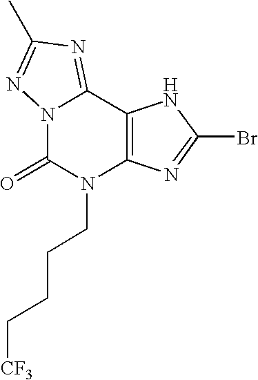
C12=C(C3=NC(C)=NN3C(=O)N1CCCC[CF3])NC(Br)=N2
